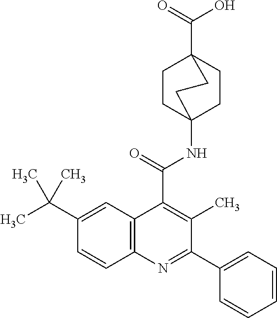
C12=C(C=C(C(C)(C)C)C=C1)C(C(=O)NC13CCC(C(=O)O)(CC1)CC3)=C(C)C(C1=CC=CC=C1)=N2
